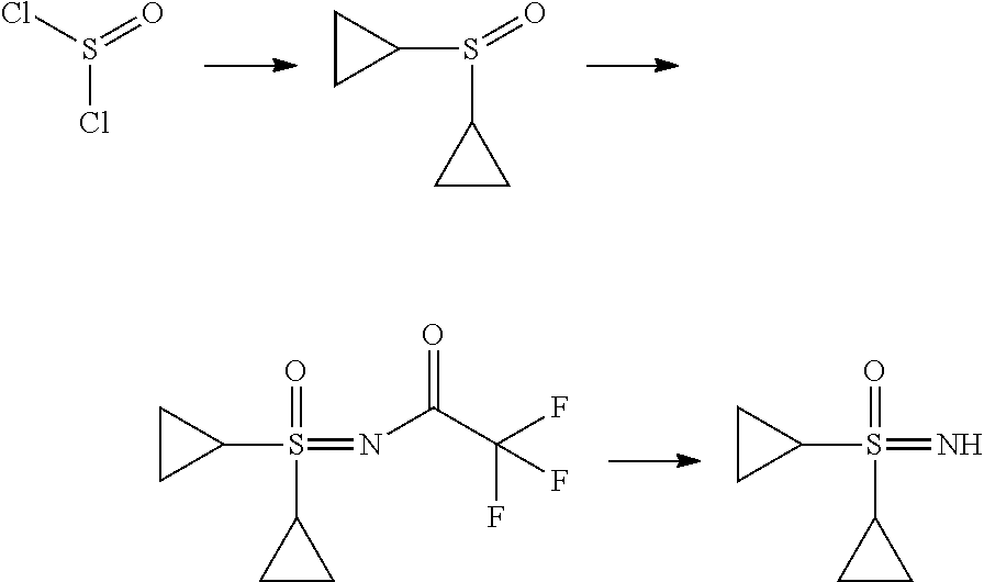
C1(S(C2CC2)=O)CC1.S(Cl)(=O)Cl.C1(S(C2CC2)(=O)=NC(C(F)(F)F)=O)CC1.C1(S(C2CC2)(=O)=N)CC1
